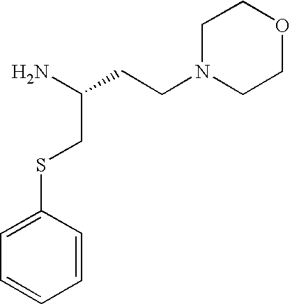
NC(CCN1CCOCC1)CSC1=CC=CC=C1
